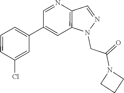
C1(C2=CC3=C(N=C2)C=NN3CC(N2CCC2)=O)=CC=CC(Cl)=C1
